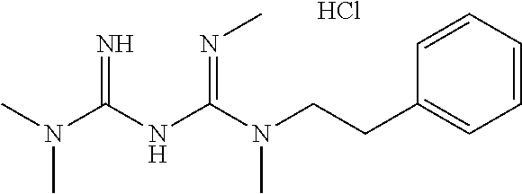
C(N(C(NC(N(C)C)=N)=NC)C)CC1=CC=CC=C1.Cl
